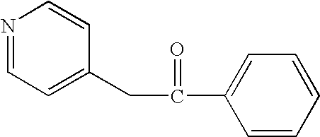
N1=CC=C(CC(C2=CC=CC=C2)=O)C=C1
